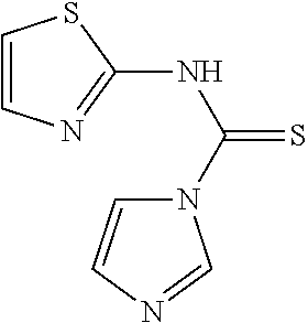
C1=CN=C(NC(N2C=CN=C2)=S)S1
